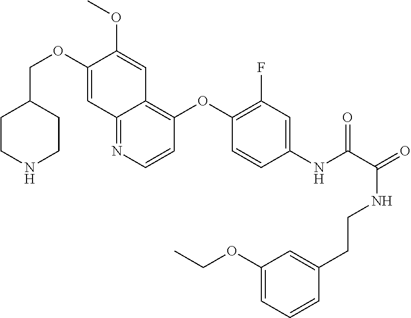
C1CNCCC1COC1=CC2=NC=CC(OC3=C(F)C=C(NC(=O)C(NCCC4=CC(OCC)=CC=C4)=O)C=C3)=C2C=C1OC
